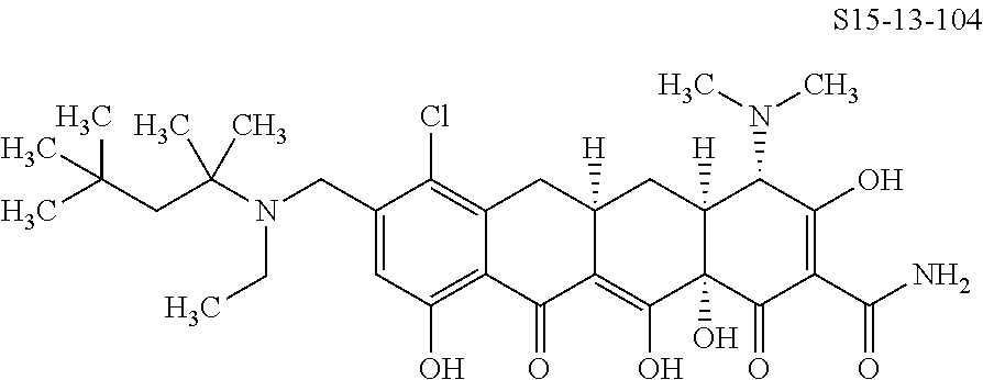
C1(CN(C(C)(CC(C)(C)C)C)CC)=CC(O)=C2C(=C1Cl)CC1([H])C(=C(O)C3(O)C([H])(C1)C(N(C)C)C(O)=C(C(N)=O)C3=O)C2=O
